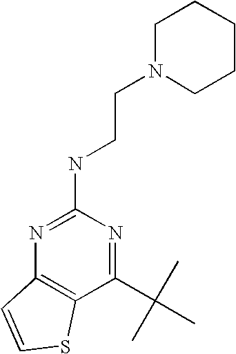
C12=C(C(C(C)(C)C)=NC(NCCN3CCCCC3)=N1)SC=C2
